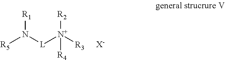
[R5]N([L][N+]([R3])([R2])[R4])[R1].[X-]
